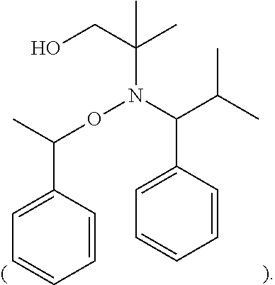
C(ON(C(CO)(C)C)C(C(C)C)C1=CC=CC=C1)(C)C1=CC=CC=C1
